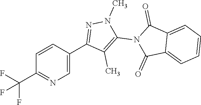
C1=C(C2=NN(C)C(N3C(=O)C4=CC=CC=C4C3=O)=C2C)C=CC(C(F)(F)F)=N1
